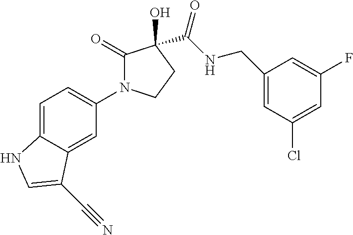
C1=C2C(=CC(N3C(=O)C(O)(C(NCC4=CC(Cl)=CC(F)=C4)=O)CC3)=C1)C(C#N)=CN2
